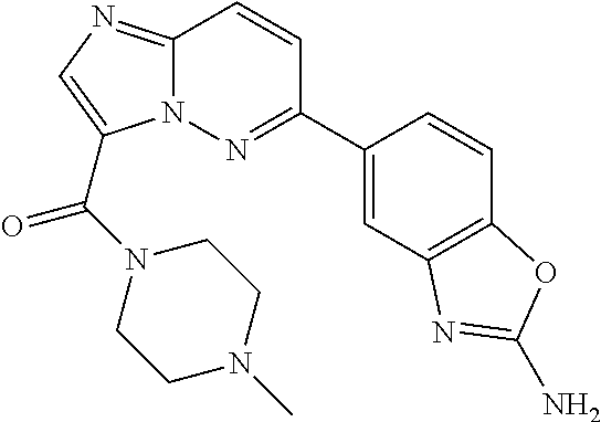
C1=C(C2=NN3C(=NC=C3C(N3CCN(C)CC3)=O)C=C2)C=CC2=C1N=C(N)O2
